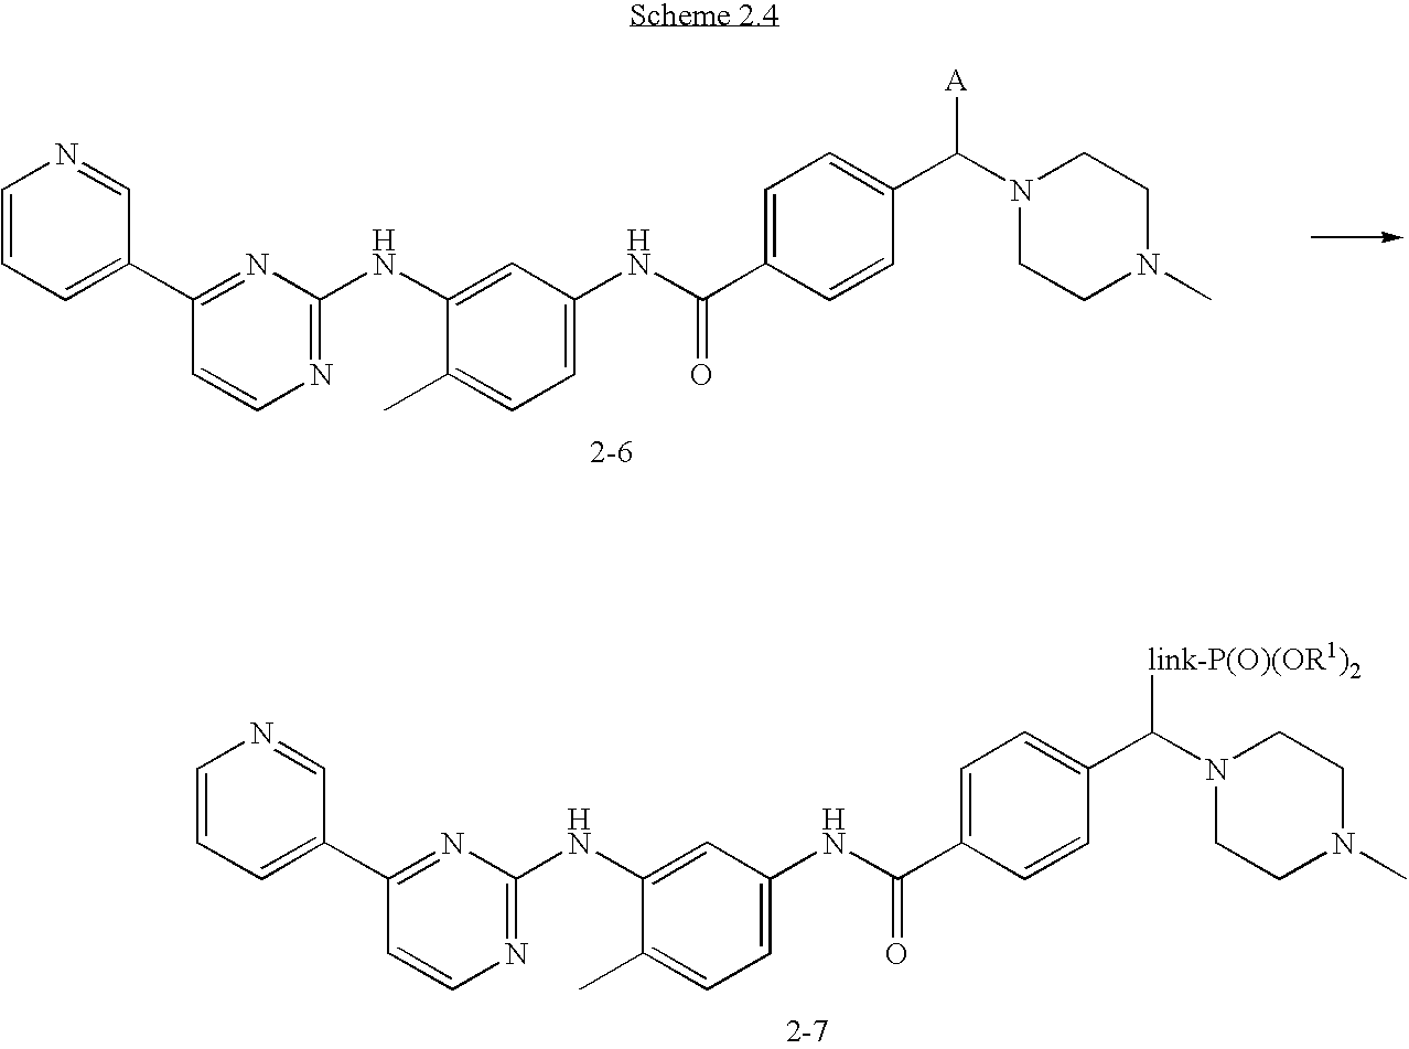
C1=CC=C(C2=NC(NC3=CC(NC(=O)C4=CC=C(C(N5CCN(C)CC5)[A])C=C4)=CC=C3C)=NC=C2)C=N1.C1=CC=C(C2=NC(NC3=CC(NC(=O)C4=CC=C(C(N5CCN(C)CC5)[link-P(O)(OR1)2])C=C4)=CC=C3C)=NC=C2)C=N1
